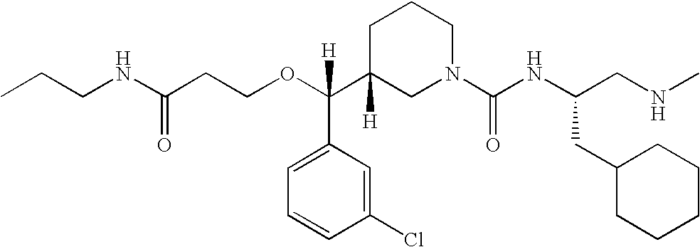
O(C(C1([H])CN(C(NC(CNC)CC2CCCCC2)=O)CCC1)(C1=CC=CC(Cl)=C1)[H])CCC(NCCC)=O
